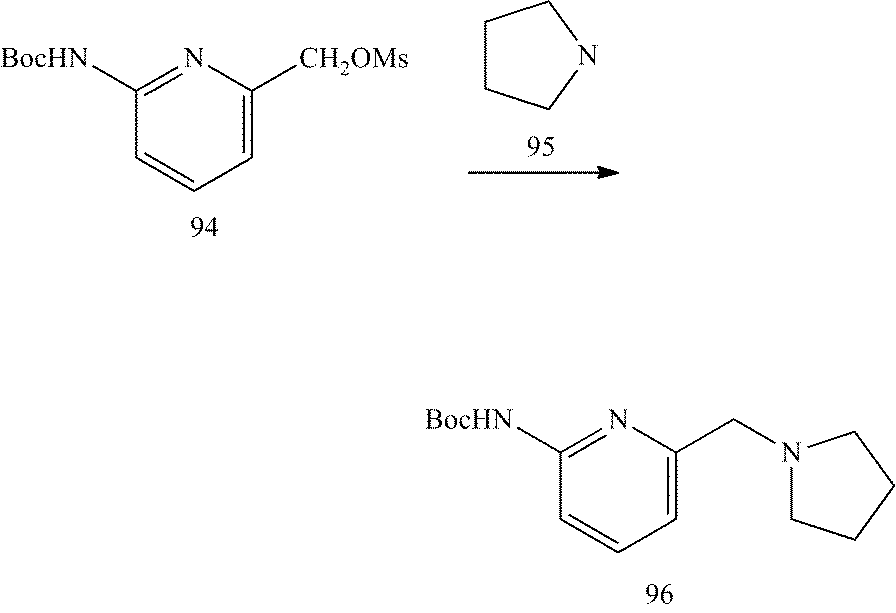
C1([BocHN])=NC(CN2CCCC2)=CC=C1.C1CCNC1.C1([BocHN])=NC([CH2OMs])=CC=C1
